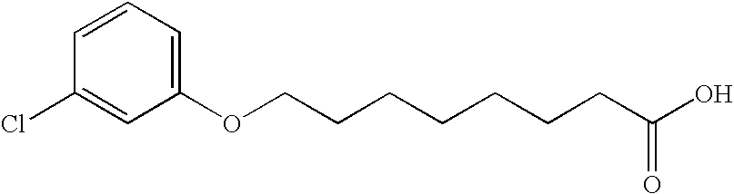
C1=CC(Cl)=CC(OCCCCCCCC(O)=O)=C1
